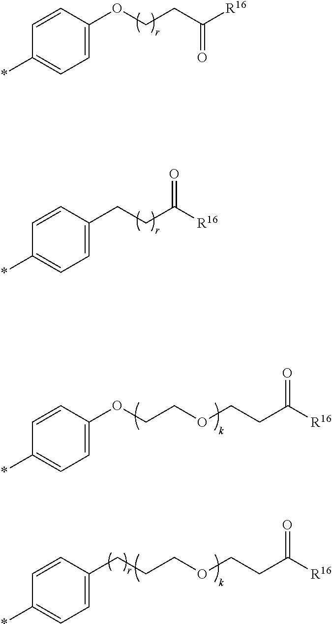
C1=CC(CCC([R16])=O)=CC=C1*.C1=CC(OCCOCCC([R16])=O)=CC=C1*.C1=CC(CCCOCCC([R16])=O)=CC=C1*.C1=CC(OCCC([R16])=O)=CC=C1*
